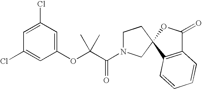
C1(OC(C(N2CCC3(C2)C2=C(C(=O)O3)C=CC=C2)=O)(C)C)=CC(Cl)=CC(Cl)=C1
